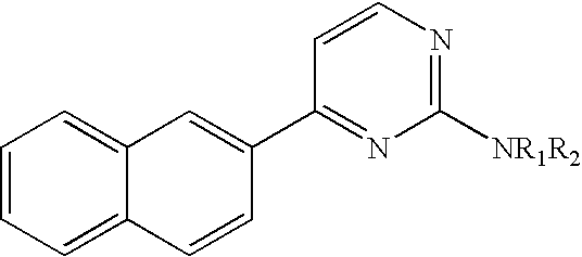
C1=CC=C2C(=C1)C=C(C1=NC([NR1R2])=NC=C1)C=C2
